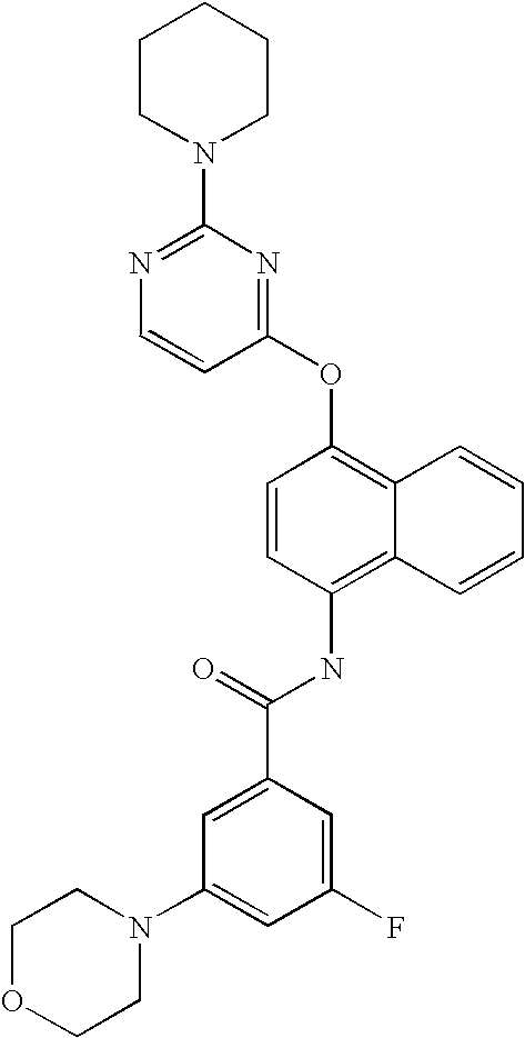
N1=C(N2CCCCC2)N=C(OC2=C3C(=C(NC(C4=CC(N5CCOCC5)=CC(F)=C4)=O)C=C2)C=CC=C3)C=C1
